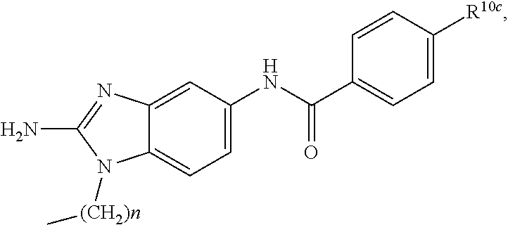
O=C(NC1=CC=C2C(=C1)N=C(N)N2[(CH2)n]C)C1=CC=C([R10c])C=C1
